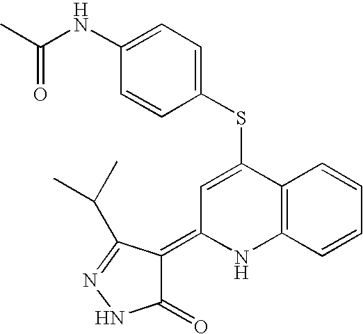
S(C1=CC(=C2C(=O)NN=C2C(C)C)NC2=C1C=CC=C2)C1=CC=C(NC(=O)C)C=C1
